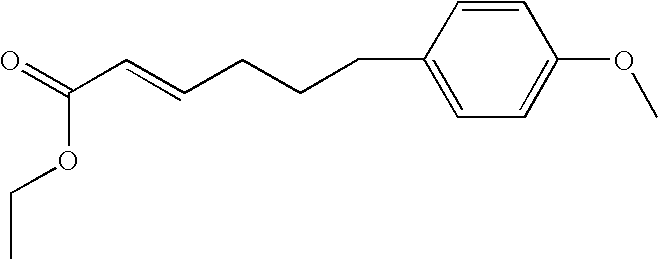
C1=CC(CCCC=CC(=O)OCC)=CC=C1OC
